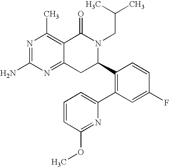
C12=NC(N)=NC(C)=C1C(=O)N(CC(C)C)C(C1=C(C3=CC=CC(OC)=N3)C=C(F)C=C1)C2
